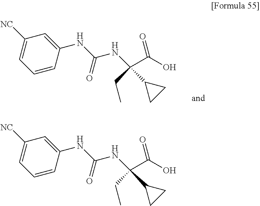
N(C(NC(C(O)=O)(CC)C1CC1)=O)C1=CC([NC])=CC=C1.N(C(NC(C(O)=O)(CC)C1CC1)=O)C1=CC([NC])=CC=C1
